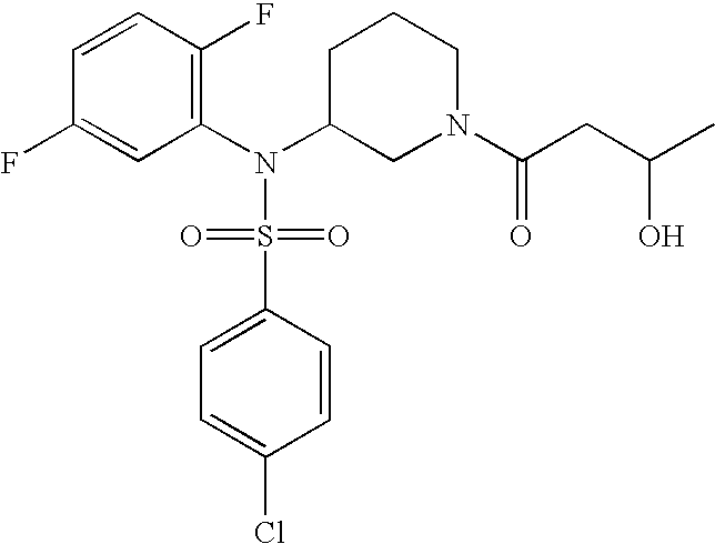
C1=CC(F)=C(N(C2CN(C(=O)CC(O)C)CCC2)S(=O)(=O)C2=CC=C(Cl)C=C2)C=C1F
